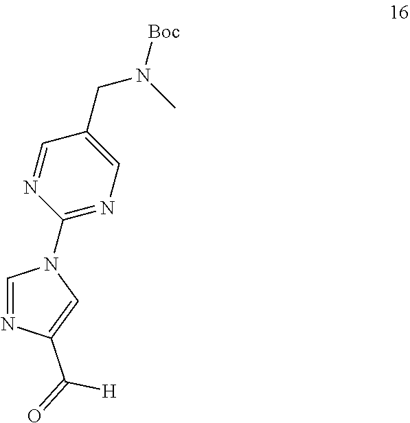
C1(C(=O)[H])=CN(C2=NC=C(CN([Boc])C)C=N2)C=N1
